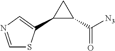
C1=NC=C(C2C(C(=O)[N3])C2)S1
